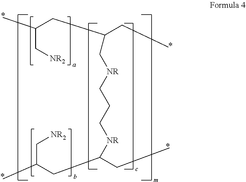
C(C[NR]CCC[NR]C(CC)CC(C)C[NR2])(CC(C[NR2])C)CC
